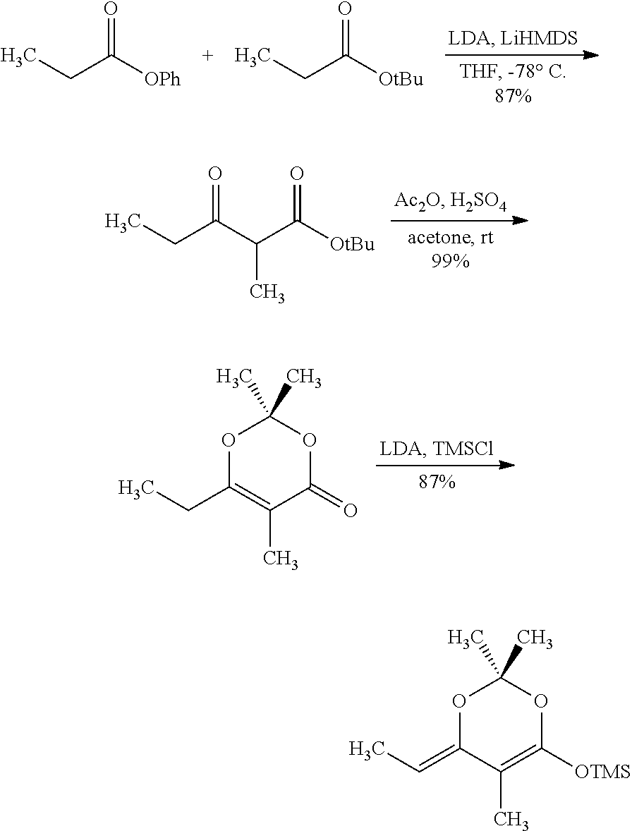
CCC([OPh])=O.CCC([OtBu])=O.CCC(C(C([OtBu])=O)C)=O.O1C(CC)=C(C)C(=O)OC1(C)C.O1C(=CC)C(C)=C([OTMS])OC1(C)C
